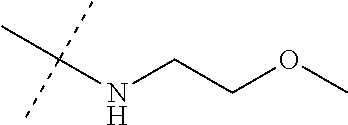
N(C(C)(C)C)CCOC
